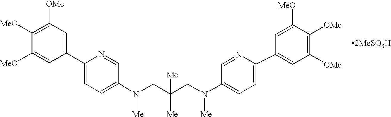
N(C1=CC=C(C2=CC([OMe])=C([MeO])C([MeO])=C2)N=C1)([Me])CC(CN(C1=CC=C(C2=CC([OMe])=C([OMe])C([MeO])=C2)N=C1)[Me])([Me])[Me]
